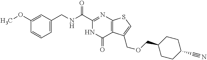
C1(OC)=CC(CNC(C2=NC3=C(C(=O)N2)C(COCC2CCC(C#N)CC2)=CS3)=O)=CC=C1
